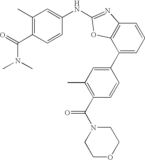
C1(C)=C(C(=O)N(C)C)C=CC(NC2=NC3=C(C(C4=CC(C)=C(C(N5CCOCC5)=O)C=C4)=CC=C3)O2)=C1
